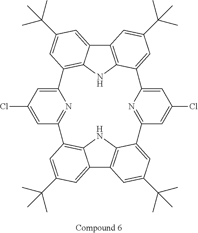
C12=C3NC4=C(C=C(C(C)(C)C)C=C14)C1=CC(Cl)=CC(=N1)C1=C4C(=CC(C(C)(C)C)=C1)C1=C(N4)C(=CC(C(C)(C)C)=C1)C1=NC(=CC(Cl)=C1)C3=CC(C(C)(C)C)=C2
